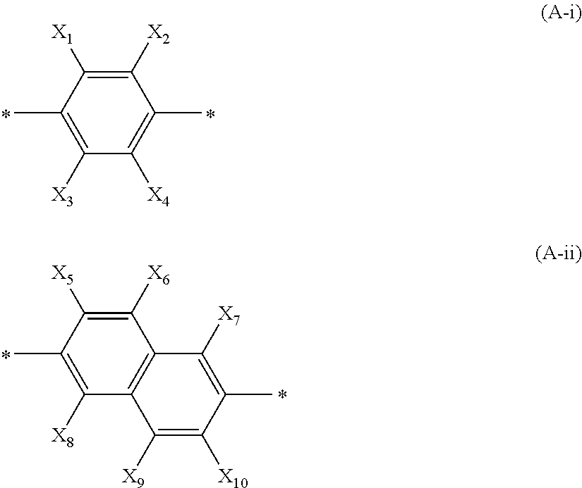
C1([X6])=C([X5])C(C)=C([X8])C2=C1C([X7])=C(C)C([X10])=C2[X9].C1([X2])=C([X1])C(C)=C([X3])C([X4])=C1C
